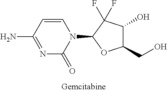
C1=CC(N)=NC(=O)N1C1C(F)(F)C(O)C(CO)O1
